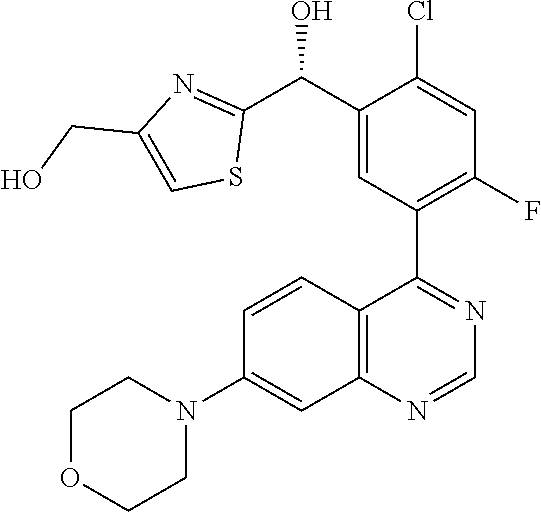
C12=C(C(C3=C(F)C=C(Cl)C(C(C4=NC(CO)=CS4)O)=C3)=NC=N1)C=CC(N1CCOCC1)=C2
